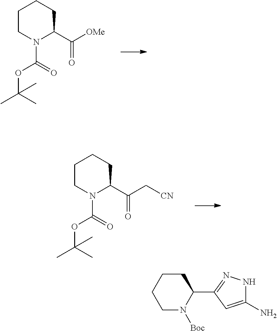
C1CN(C(=O)OC(C)(C)C)C(C([OMe])=O)CC1.C1CN(C(=O)OC(C)(C)C)C(C(C[CN])=O)CC1.C1N([Boc])C(C2=NNC(N)=C2)CCC1
